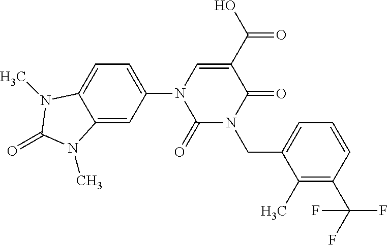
C12=CC(N3C(=O)N(CC4=CC=CC(C(F)(F)F)=C4C)C(=O)C(C(O)=O)=C3)=CC=C1N(C)C(=O)N2C
